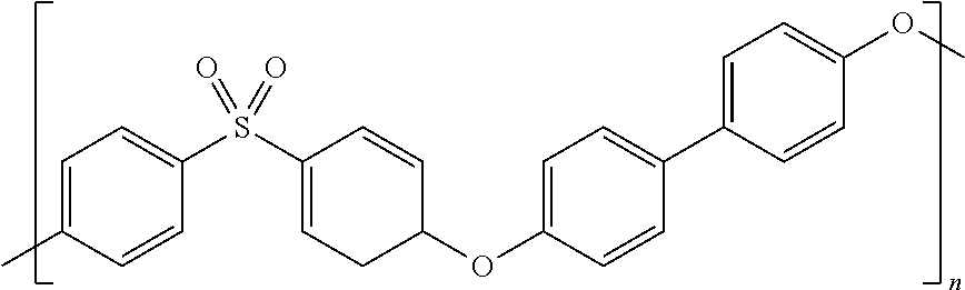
C1=C(C)C=CC(S(C2=CCC(OC3=CC=C(C4=CC=C(OC)C=C4)C=C3)C=C2)(=O)=O)=C1
